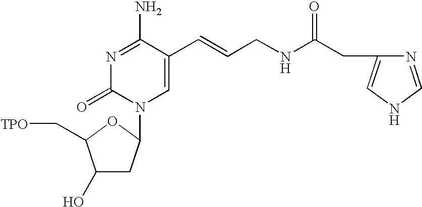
N1=C(N)C(C=CCNC(CC2=CNC=N2)=O)=CN(C2CC(O)C(C[TPO])O2)C1=O
